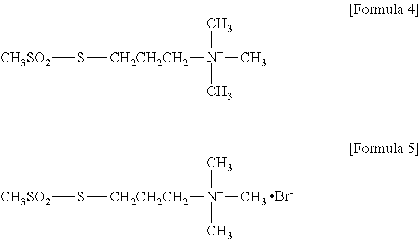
[CH3SO2]S[CH2CH2CH2][N+](C)(C)C.[Br-].[CH3SO2]S[CH2CH2CH2][N+](C)(C)C
